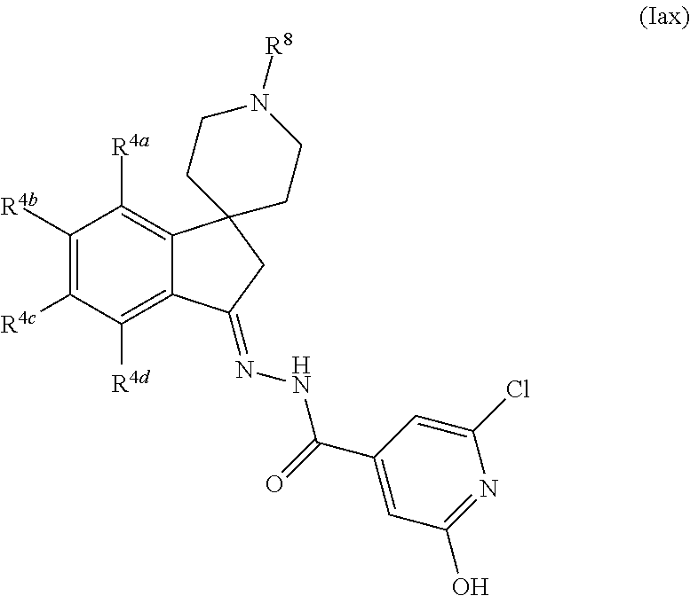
C1([R4b])=C([R4c])C([R4d])=C2C(=C1[R4a])C1(CC2=NNC(C2=CC(O)=NC(Cl)=C2)=O)CCN([R8])CC1
